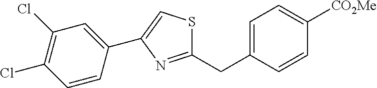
C1(CC2=CC=C([CO2Me])C=C2)=NC(C2=CC(Cl)=C(Cl)C=C2)=CS1
